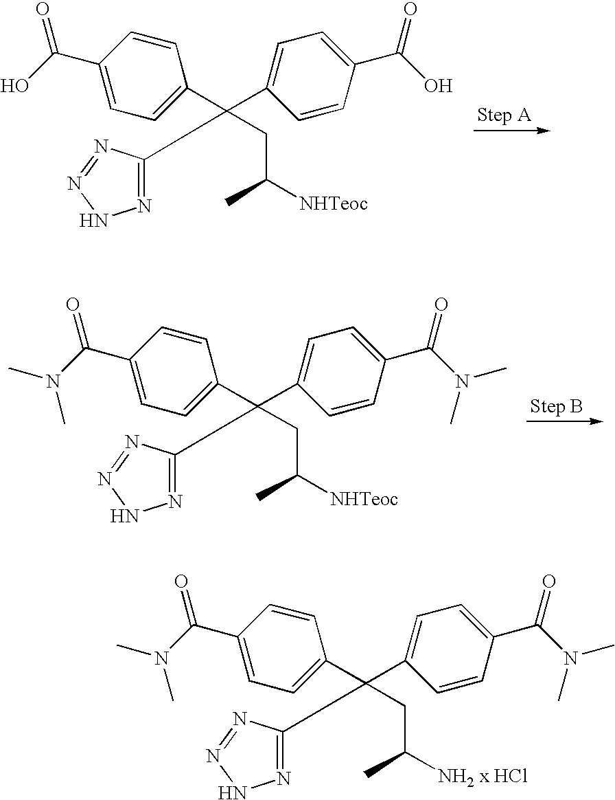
C1(C(O)=O)=CC=C(C(C2=CC=C(C(O)=O)C=C2)(CC([NHTeoc])C)C2=NNN=N2)C=C1.C1(C(N(C)C)=O)=CC=C(C(C2=CC=C(C(N(C)C)=O)C=C2)(CC([NHTeoc])C)C2=NNN=N2)C=C1.C1(C(N(C)C)=O)=CC=C(C(C2=CC=C(C(N(C)C)=O)C=C2)(CC([NH2 x HCl])C)C2=NNN=N2)C=C1
